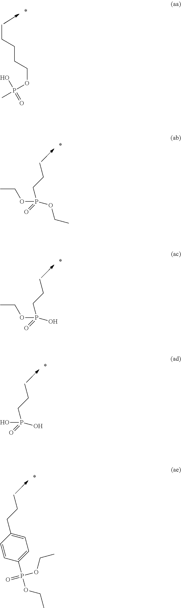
CCCCCOP(C)(O)=O.CCOP(OCC)(=O)CCC.CCOP(O)(=O)CCC.OP(=O)(CCC)O.C(CC)C1=CC=C(P(OCC)(=O)OCC)C=C1
